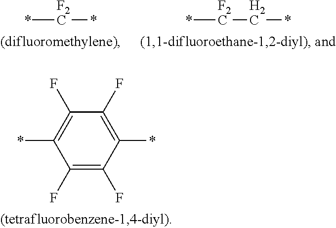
*[F2C]*.*[F2C]C*.C1(F)=C(F)C(*)=C(F)C(F)=C1*
